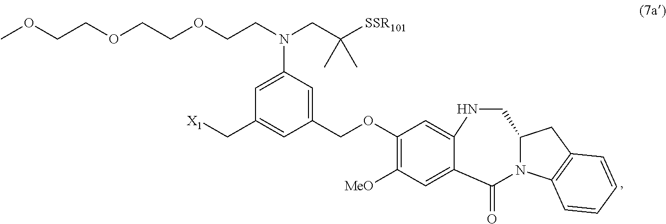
C1(COC2=C([MeO])C=C3C(=C2)NCC2N(C3=O)C3=C(C2)C=CC=C3)=CC(N(CCOCCOCCOC)CC([SSR101])(C)C)=CC(C[X1])=C1
